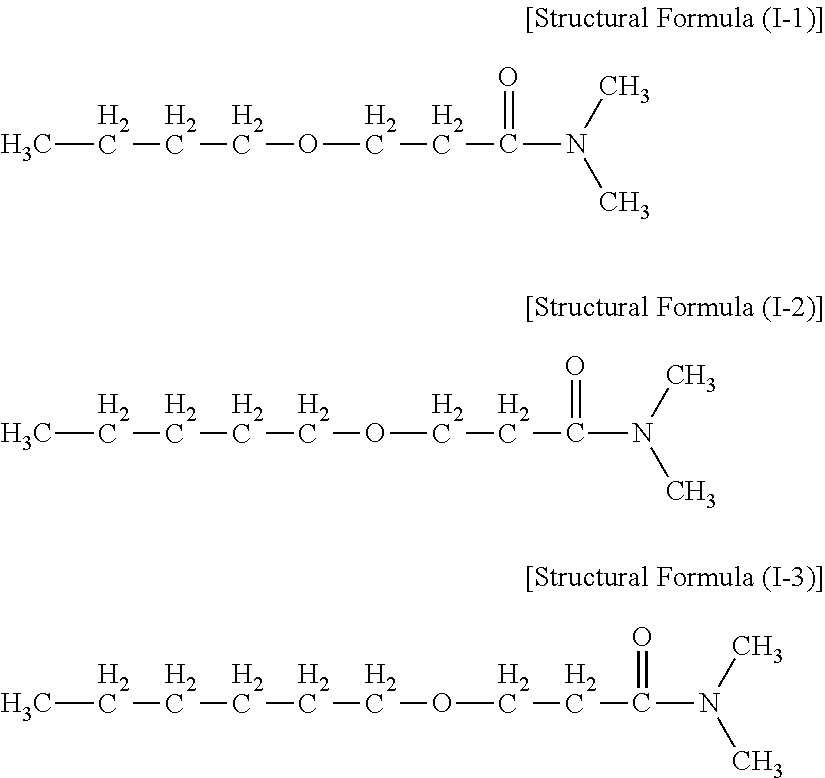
CCCCOCCC(=O)N(C)C.C(CCCOCCC(=O)N(C)C)C.C(CCCOCCC(=O)N(C)C)CC
